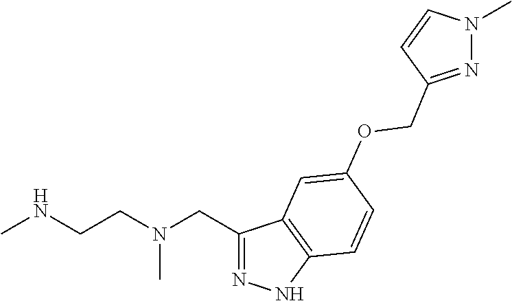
C1(CN(CCNC)C)=NNC2=C1C=C(OCC1=NN(C)C=C1)C=C2
